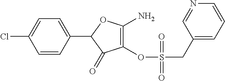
C1(OS(=O)(CC2=CC=CN=C2)=O)=C(N)OC(C2=CC=C(Cl)C=C2)C1=O
